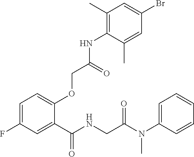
C1=C(F)C=C(C(NCC(N(C2=CC=CC=C2)C)=O)=O)C(OCC(NC2=C(C)C=C(Br)C=C2C)=O)=C1
